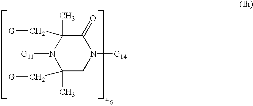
[G11]N1C(C)(C[G])CN([G14])C(=O)C1(C)C[G]
